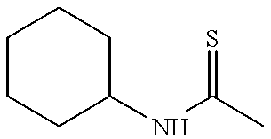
C1CCC(NC(C)=S)CC1
